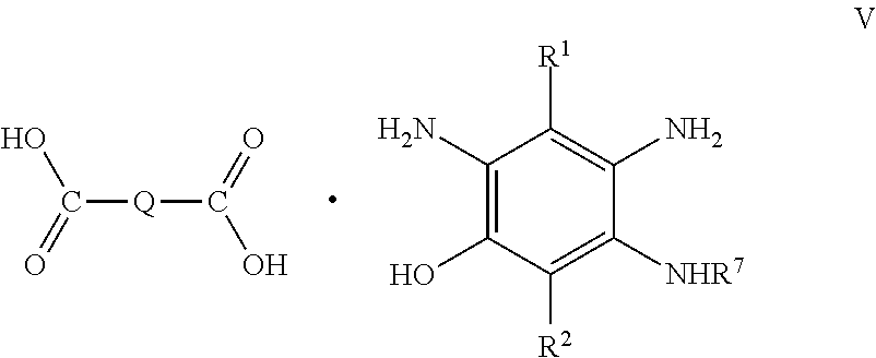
C([Q]C(=O)O)(=O)O.C1(N)=C(O)C([R2])=C([NHR7])C(N)=C1[R1]
